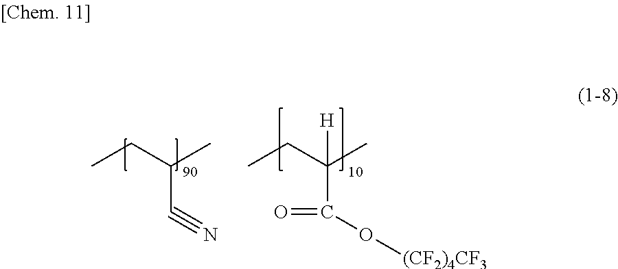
CCC(C)C#N.CCC(C)(C(O[(CF2)4CF3])=O)[H]
